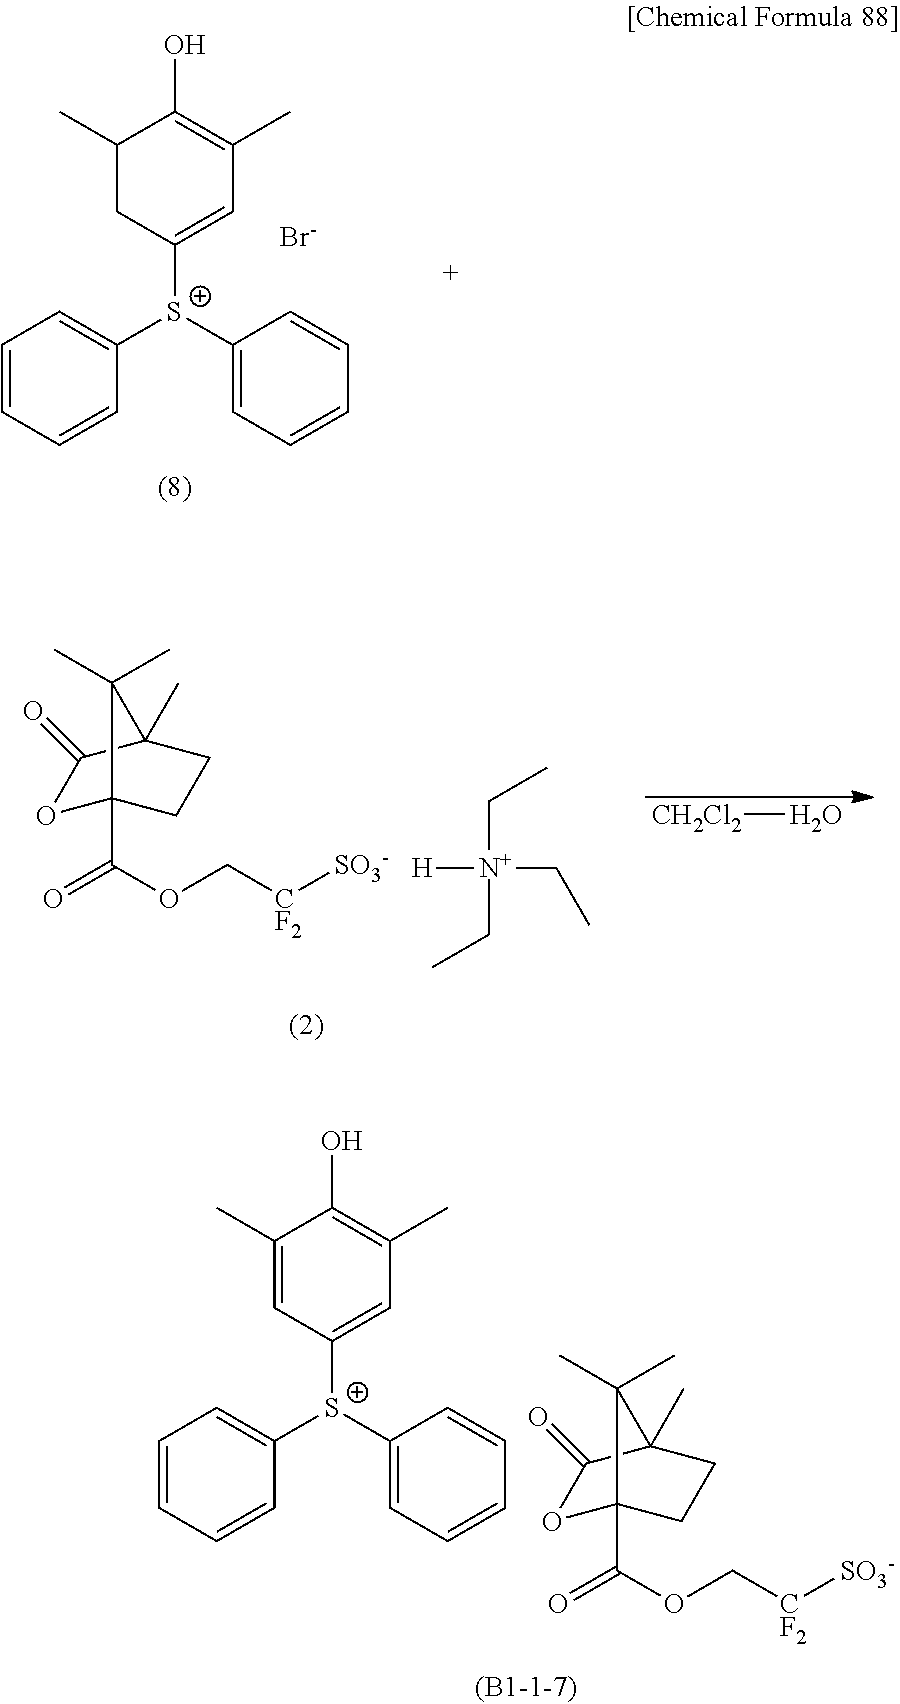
C1(C)CC([S+](C2=CC=CC=C2)C2=CC=CC=C2)=CC(C)=C1O.[Br-].O1C2(C(OC[CF2][SO3-])=O)CCC(C)(C1=O)C2(C)C.[H][N+](CC)(CC)CC.[CH2Cl2]O.C1(C)=CC([S+](C2=CC=CC=C2)C2=CC=CC=C2)=CC(C)=C1O.O1C2(C(OC[CF2][SO3-])=O)CCC(C)(C1=O)C2(C)C
